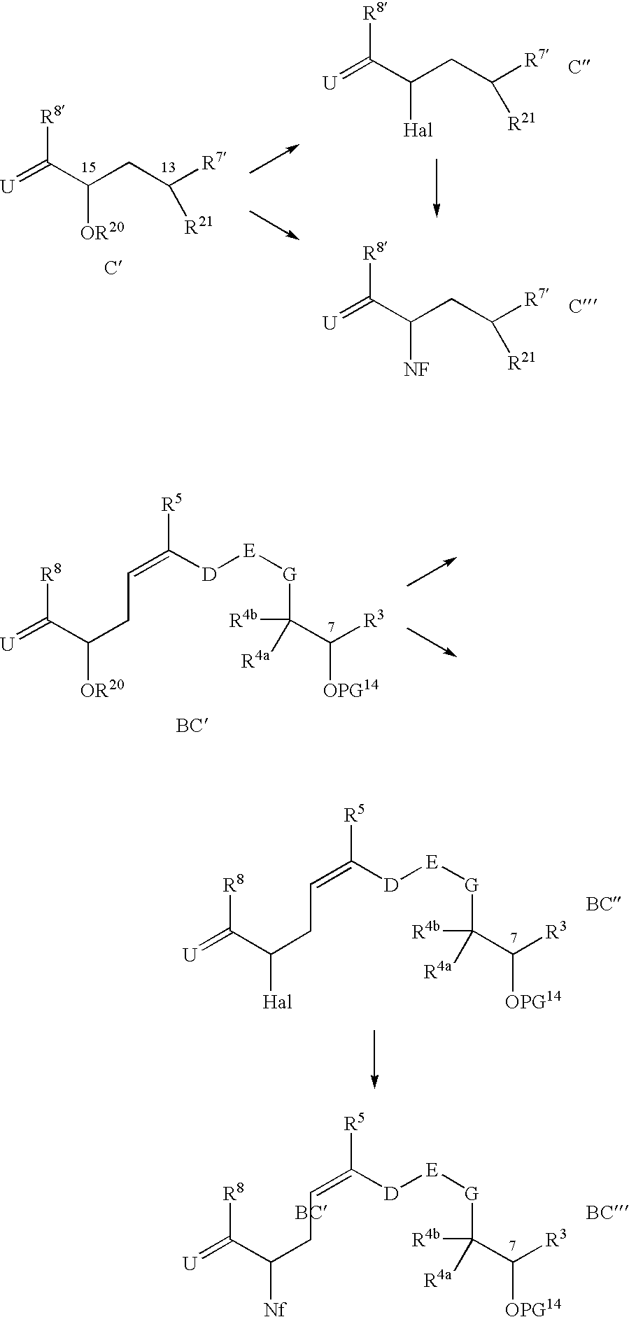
[U]=C(C(CC([R7])[R21])[OR20])[R8].[U]=C(C(CC([R7])[R21])[Hal])[R8].[U]=C(C(CC([R7])[R21])[NF])[R8].[U]=C(C(CC=C([D][E][G]C([R4b])([R4a])C([R3])[OPG14])[R5])[OR20])[R8].[U]=C(C(CC=C([D][E][G]C([R4b])([R4a])C([R3])[OPG14])[R5])[Hal])[R8].[U]=C(C(CC=C([D][E][G]C([R4b])([R4a])C([R3])[OPG14])[R5])[Nf])[R8]
